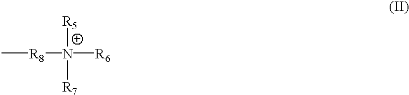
[R5]N([R8]C)([R6])[R7]
